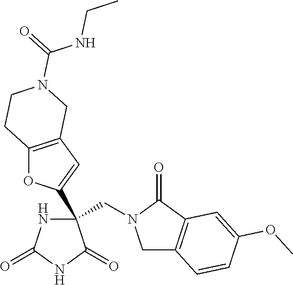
C(N1CC2=C(C1=O)C=C(OC)C=C2)C1(C2=CC3=C(O2)CCN(C(=O)NCC)C3)NC(=O)NC1=O
